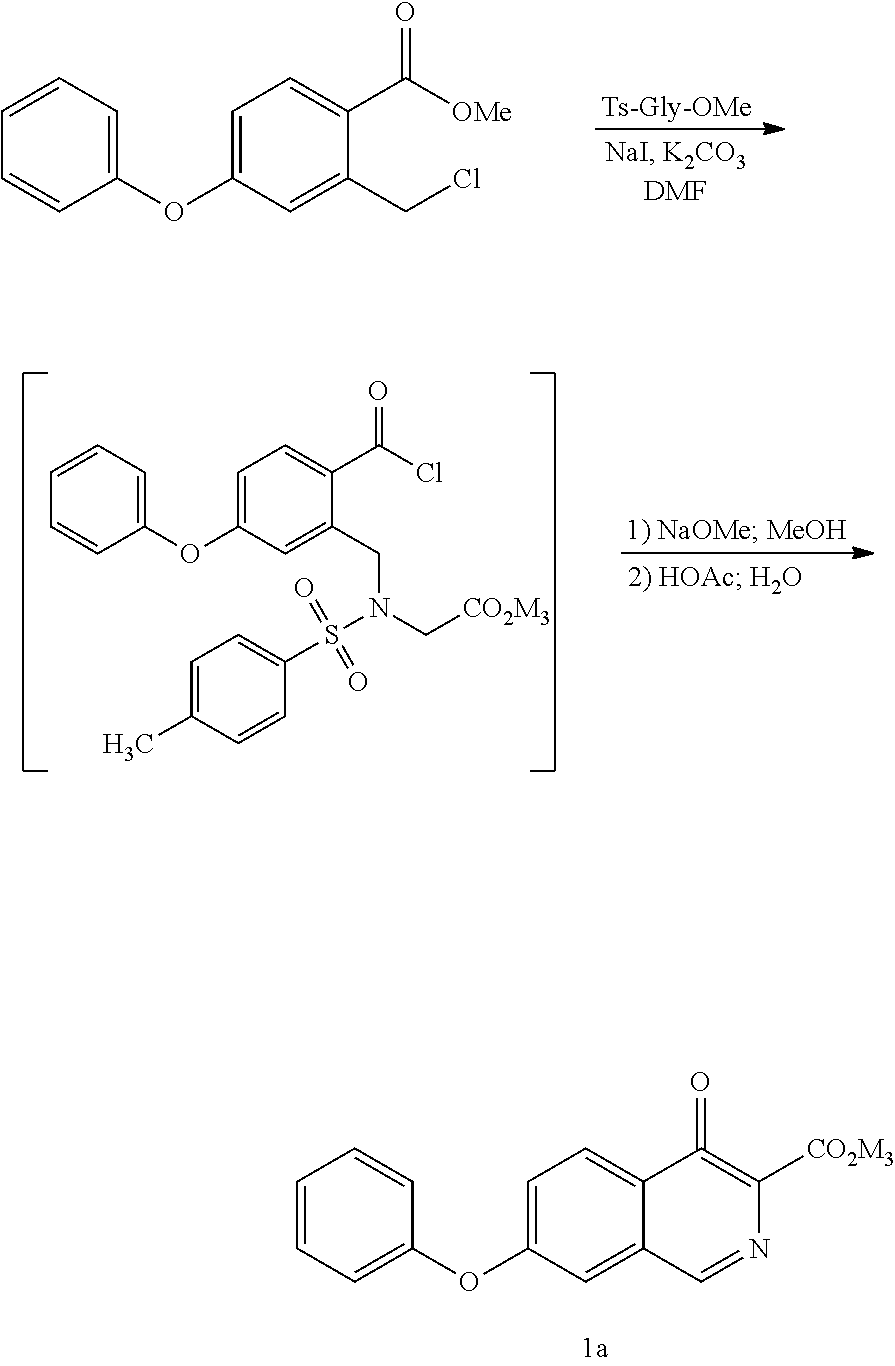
[Ts-Gly-OMe].C1=C(OC2=CC=CC=C2)C=C(CCl)C(C([OMe])=O)=C1.C1=C(OC2=CC=CC=C2)C=C(CN(C[CO2M3])S(=O)(=O)C2=CC=C(C)C=C2)C(C(Cl)=O)=C1.C1=C(OC2=CC=CC=C2)C=C2C(=C1)C(=O)=C([CO2M3])N=C2
